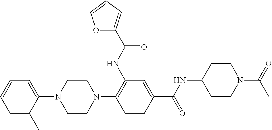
C1=C(C)C(N2CCN(C3=C(NC(=O)C4=CC=CO4)C=C(C(NC4CCN(C(=O)C)CC4)=O)C=C3)CC2)=CC=C1
